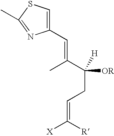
C([H])(C(C)=CC1=CSC(C)=N1)(CC=C([X])[R])[OR]
